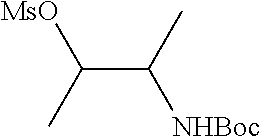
C(C(C)[NHBoc])(C)[MsO]
